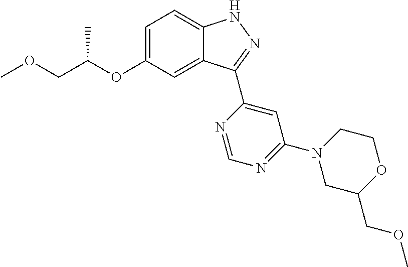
C1=C(OC(COC)C)C=C2C(=C1)NN=C2C1=CC(N2CC(COC)OCC2)=NC=N1
